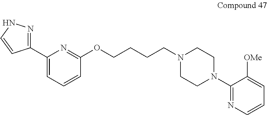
C1(C2=NNC=C2)=CC=CC(OCCCCN2CCN(C3=NC=CC=C3[OMe])CC2)=N1
